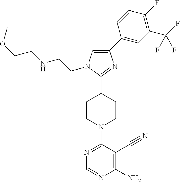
C1=C(C2=CC(C(F)(F)F)=C(F)C=C2)N=C(C2CCN(C3=NC=NC(N)=C3C#N)CC2)N1CCNCCOC
